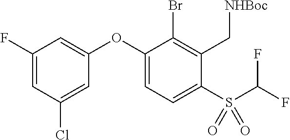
C1(F)=CC(Cl)=CC(OC2=CC=C(S(C(F)F)(=O)=O)C(C[NHBoc])=C2Br)=C1
